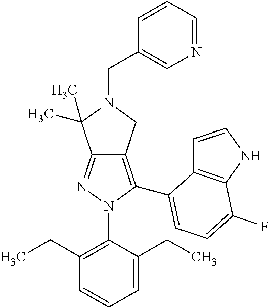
C12=NN(C3=C(CC)C=CC=C3CC)C(C3=CC=C(F)C4=C3C=CN4)=C1CN(CC1=CN=CC=C1)C2(C)C
